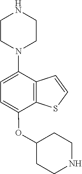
C1=C(OC2CCNCC2)C2=C(C(N3CCNCC3)=C1)C=CS2
